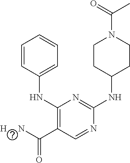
C1(NC2=CC=CC=C2)=C(C([H     N])=O)C=NC(NC2CCN(C(=O)C)CC2)=N1
